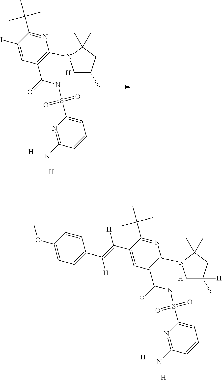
C1(C)(C)N(C2=C(C(=O)NS(C3=CC=CC(N)=N3)(=O)=O)C=C(C(=C(C3=CC=C(OC)C=C3)[H])[H])C(C(C)(C)C)=N2)CC(C)([H])C1.[H].[H].[H].C1(C)(C)N(C2=C(C(=O)NS(C3=CC=CC(N)=N3)(=O)=O)C=C(I)C(C(C)(C)C)=N2)CC(C)C1.[H].[H].[H]
